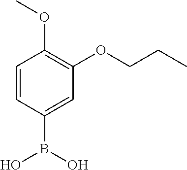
C1=CC(B(O)O)=CC(OCCC)=C1OC
